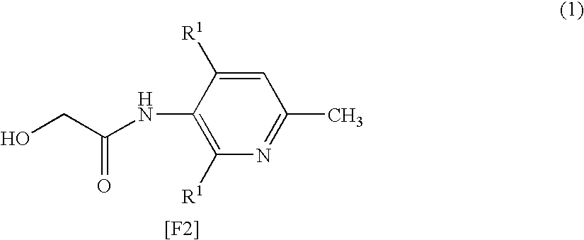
OCC(NC1=C([R1])N=C(C)C=C1[R1])=O.[[F2]]
